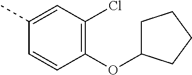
O(C1=C(Cl)C=C(C)C=C1)C1CCCC1
